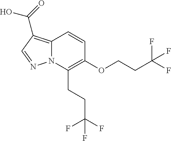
C12=C(C(=O)O)C=NN1C(CCC(F)(F)F)=C(OCCC(F)(F)F)C=C2
